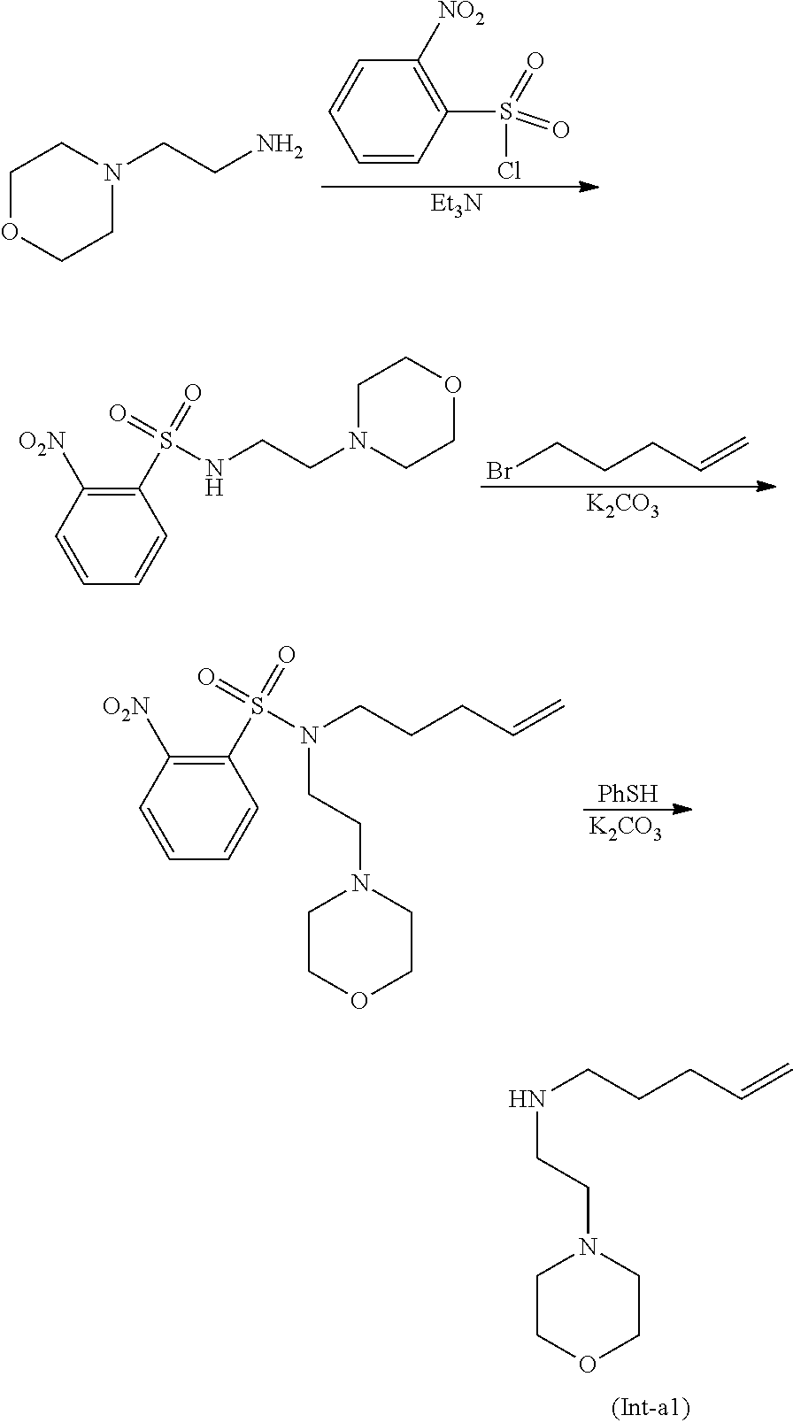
S(C1=C([NO2])C=CC=C1)(=O)(=O)Cl.[Et3N].C1COCCN1CCN.BrCCCC=C.[K2CO3].C1(S(NCCN2CCOCC2)(=O)=O)=C([O2N])C=CC=C1.[PhSH].[K2CO3].C1(S(N(CCCC=C)CCN2CCOCC2)(=O)=O)=C([O2N])C=CC=C1.N(CCCC=C)CCN1CCOCC1
